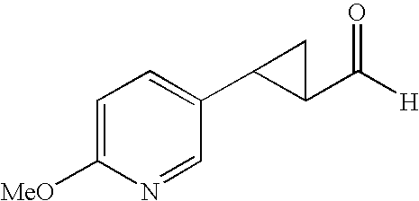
C1=C([MeO])N=CC(C2C(C([H])=O)C2)=C1
